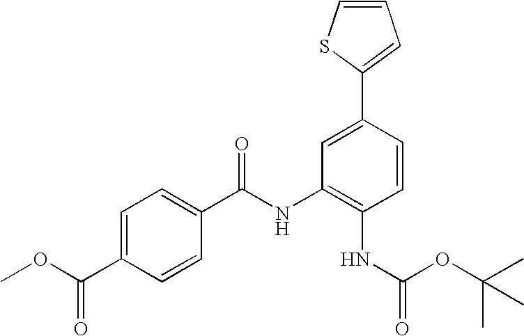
C1=C(C(OC)=O)C=CC(C(NC2=C(NC(=O)OC(C)(C)C)C=CC(C3=CC=CS3)=C2)=O)=C1
